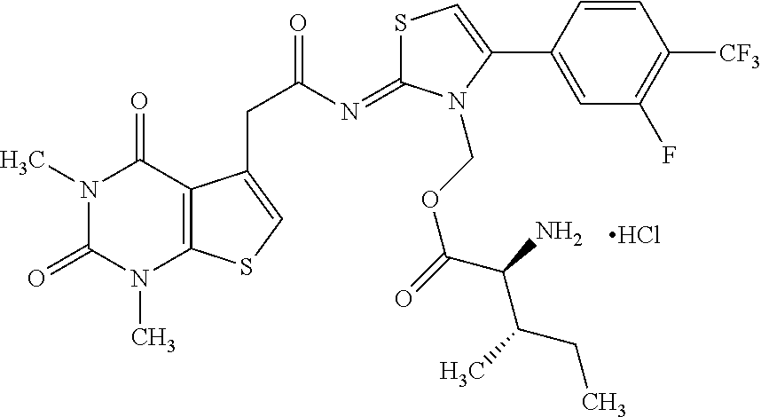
S1C(=NC(=O)CC2=CSC3=C2C(=O)N(C)C(=O)N3C)N(COC(=O)C(C(C)CC)N)C(C2=CC(F)=C([CF3])C=C2)=C1.Cl
